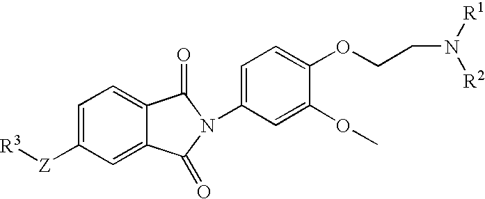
C1=C([Z][R3])C=C2C(=C1)C(=O)N(C1=CC=C(OCCN([R1])[R2])C(OC)=C1)C2=O
